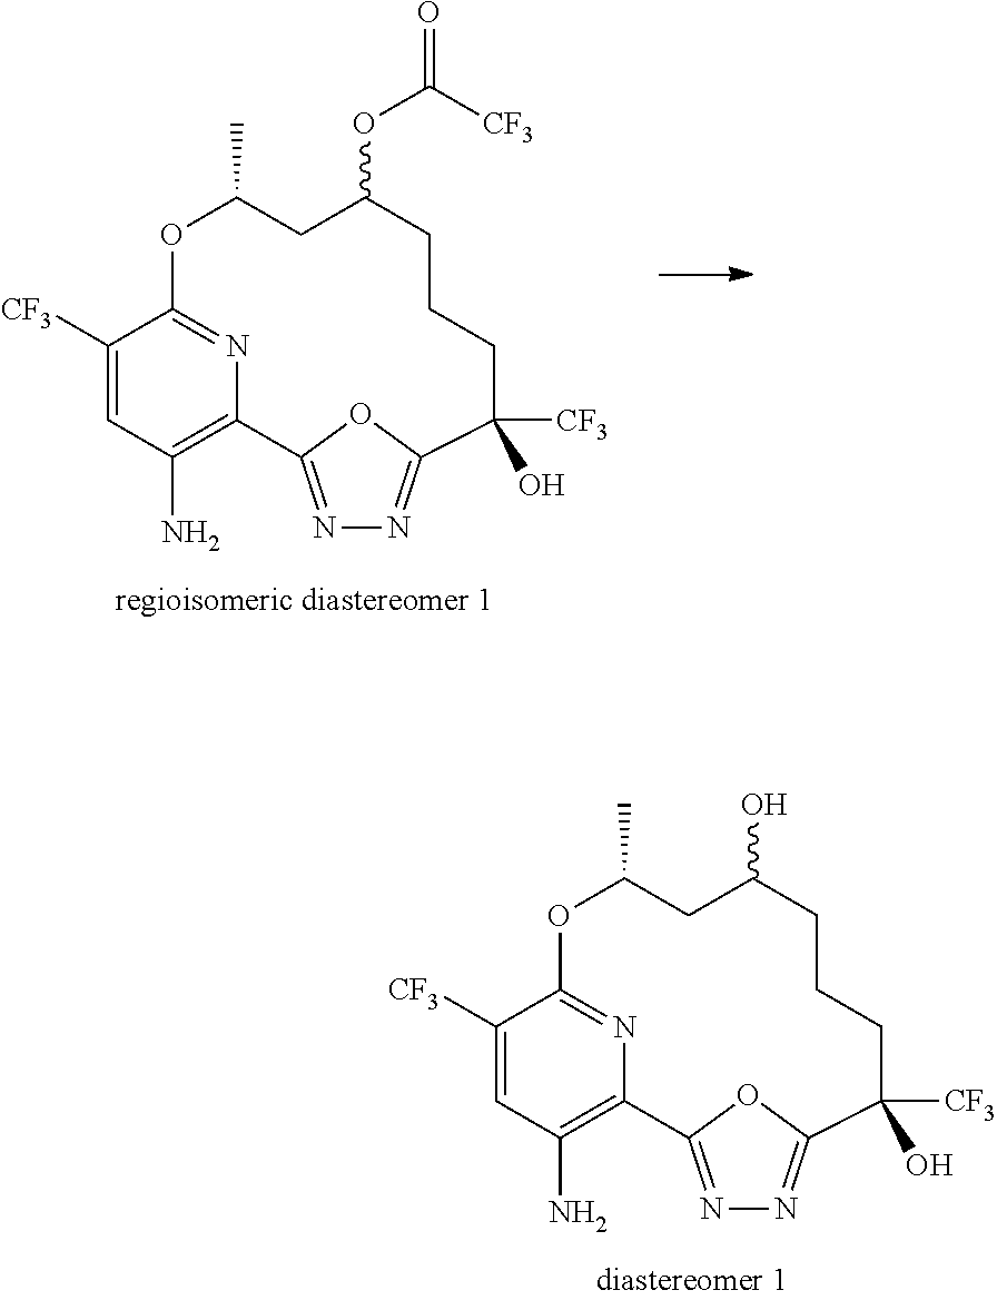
N1=C2OC(=N1)C([CF3])(O)CCCC(O)CC(C)OC1=NC2=C(N)C=C1[CF3].N1=C2OC(=N1)C([CF3])(O)CCCC(OC([CF3])=O)CC(C)OC1=NC2=C(N)C=C1[CF3]
